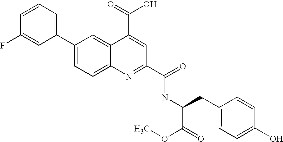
C1=CC(F)=CC(C2=CC=C3C(=C2)C(C(=O)O)=CC(C(=O)NC(CC2=CC=C(O)C=C2)C(OC)=O)=N3)=C1
